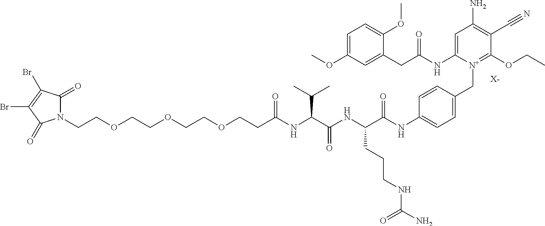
N1(CCOCCOCCOCCC(NC(C(NC(C(NC2=CC=C(C[N+]3=C(OCC)C(C#N)=C(N)C=C3NC(CC3=CC(OC)=CC=C3OC)=O)C=C2)=O)CCCNC(N)=O)=O)C(C)C)=O)C(=O)C(Br)=C(Br)C1=O.[X-]
